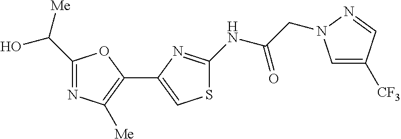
C1(C(O)[Me])=NC([Me])=C(C2=CSC(NC(CN3C=C([CF3])C=N3)=O)=N2)O1
